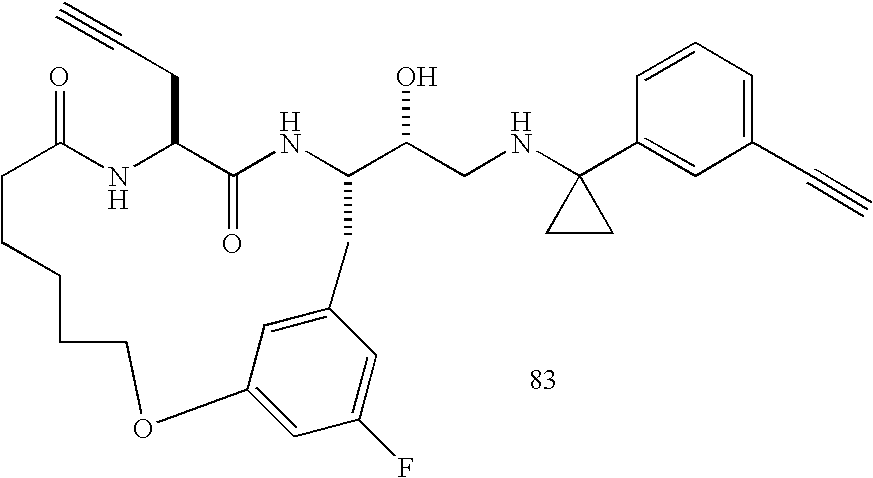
C1=CC=C(C#C)C=C1C1(NCC(O)C2NC(=O)C(CC#C)NC(=O)CCCCCOC3=CC(F)=CC(=C3)C2)CC1
